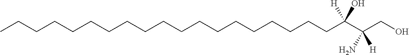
C(CCCCCCCCCCCCCCC(C(CO)(N)[H])(O)[H])CCCC
